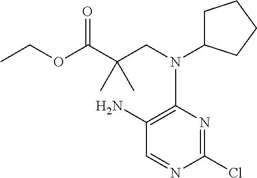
C1C(N(CC(C(OCC)=O)(C)C)C2=C(N)C=NC(Cl)=N2)CCC1
